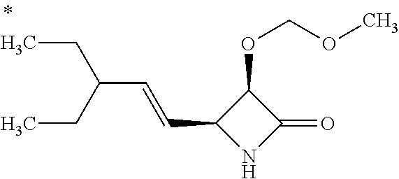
C1(OCOC)C(C=CC(CC)CC)NC1=O
